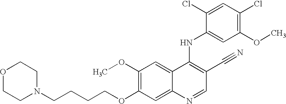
C(CCOC1=C(OC)C=C2C(=C1)N=CC(C#N)=C2NC1=CC(OC)=C(Cl)C=C1Cl)CN1CCOCC1
